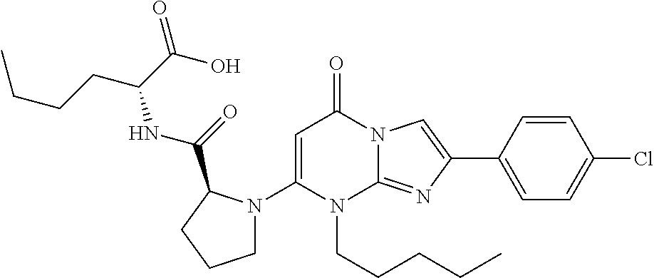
C1(N2CCCC2C(=O)NC(CCCC)C(O)=O)=CC(=O)N2C(=NC(C3=CC=C(Cl)C=C3)=C2)N1CCCCC
